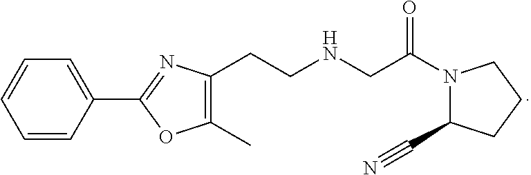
C1(CCNCC(N2C(C#N)CCC2)=O)=C(C)OC(C2=CC=CC=C2)=N1
